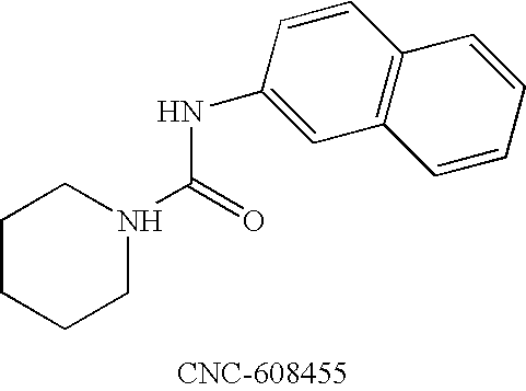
C1CCCN(C(=O)NC2=CC3=C(C=C2)C=CC=C3)C1
